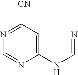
C12=C(NC=N1)N=CN=C2[CN]
